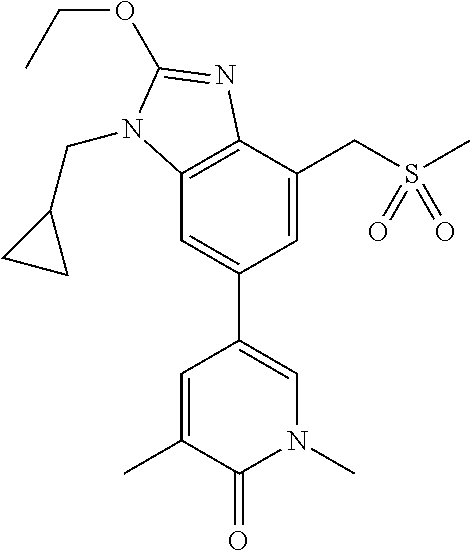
C1=C(CS(C)(=O)=O)C2=C(C=C1C1=CN(C)C(=O)C(C)=C1)N(CC1CC1)C(OCC)=N2
